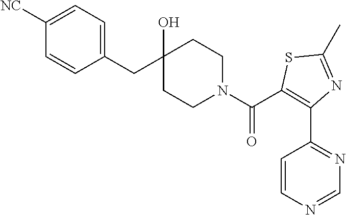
C1(CC2(O)CCN(C(=O)C3=C(C4=NC=NC=C4)N=C(C)S3)CC2)=CC=C([NC])C=C1
